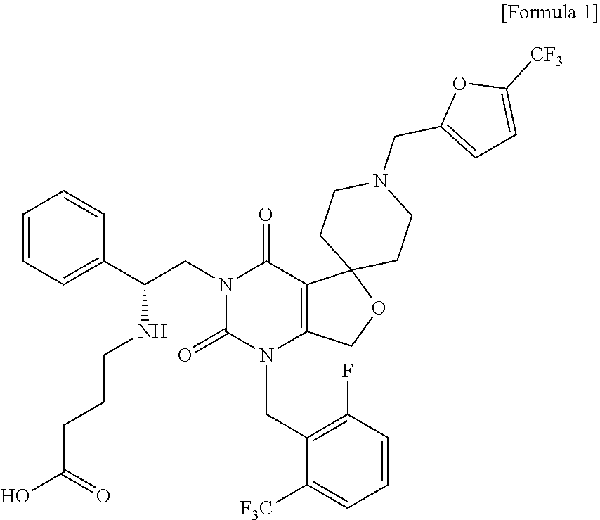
C1=CC=C(C(CN2C(=O)C3=C(N(CC4=C(F)C=CC=C4[F3C])C2=O)COC32CCN(CC3=CC=C([CF3])O3)CC2)NCCCC(O)=O)C=C1
